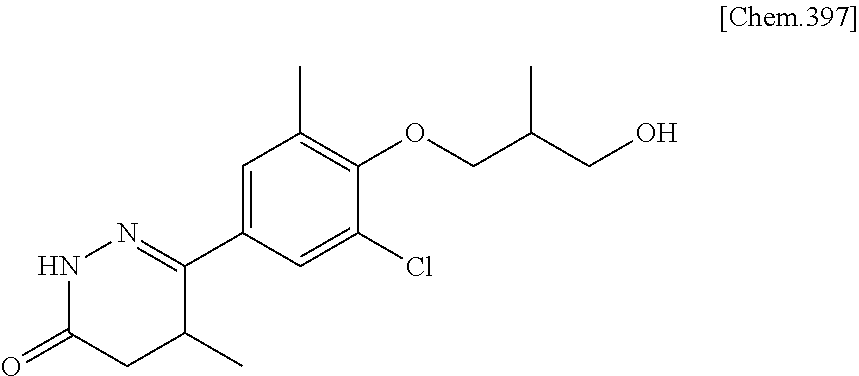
N1C(=O)CC(C)C(C2=CC(C)=C(OCC(CO)C)C(Cl)=C2)=N1
